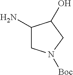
C1(N)CN([Boc])CC1O
